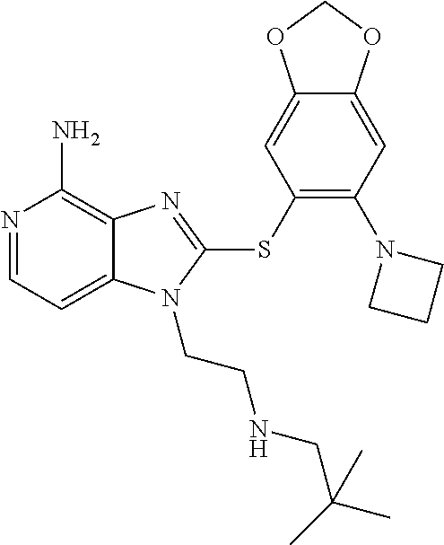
N1=CC=C2C(=C1N)N=C(SC1=C(N3CCC3)C=C3C(=C1)OCO3)N2CCNCC(C)(C)C
